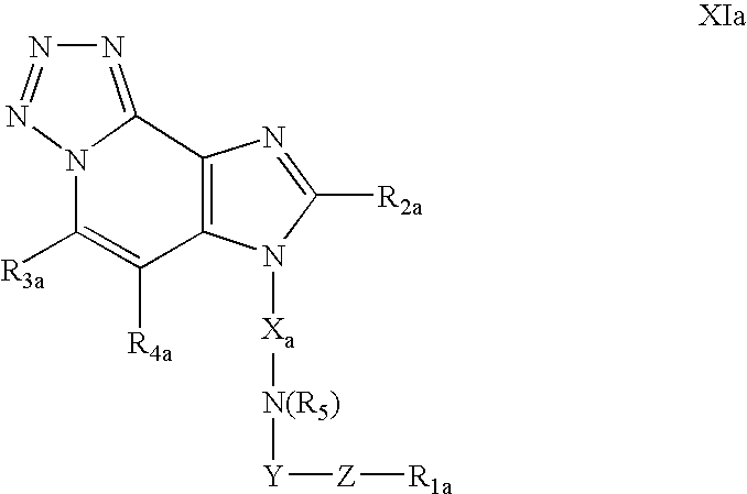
N1=C2N(N=N1)C([R3a])=C([R4a])C1=C2N=C([R2a])N1[Xa][N(R5)][Y][Z][R1a]
